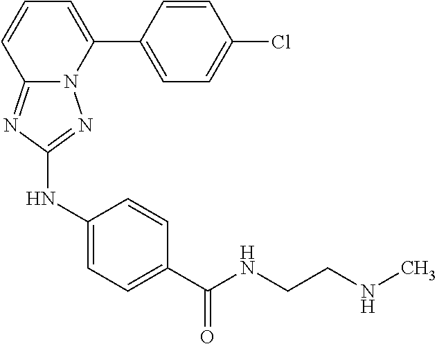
C1=CC(C2=CC=CC3=NC(NC4=CC=C(C(NCCNC)=O)C=C4)=NN23)=CC=C1Cl
